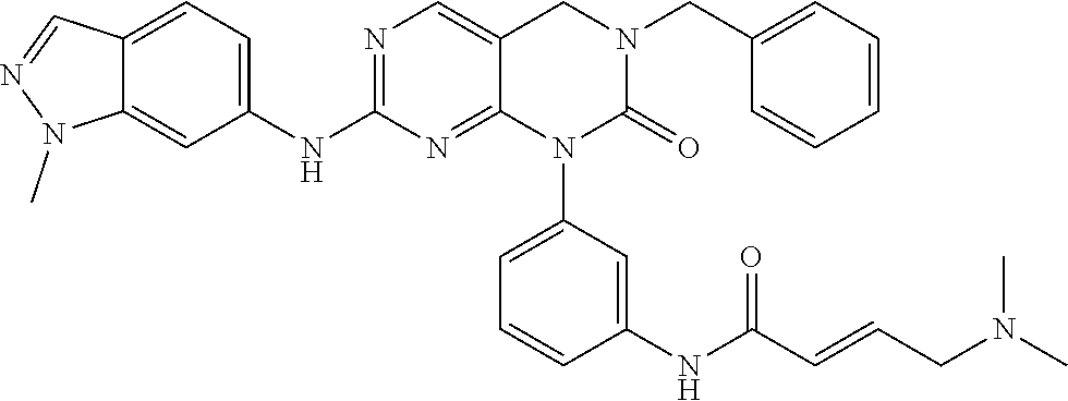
C(N1CC2=CN=C(NC3=CC=C4C(=C3)N(C)N=C4)N=C2N(C2=CC=CC(NC(=O)C=CCN(C)C)=C2)C1=O)C1=CC=CC=C1
